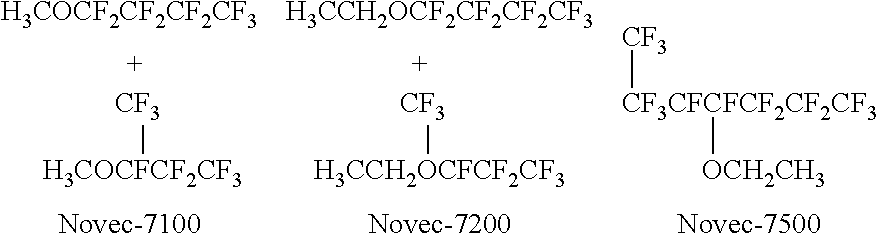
[H3COCF2CF2CF2CF3].[CF3][H3COCFCF2CF3].[H3CCH2OCF2CF2CF2CF3].[CF3][H3CCH2OCFCF2CF3].[CF3][CF3CFCFCF2CF2CF3][OCH2CH3]
